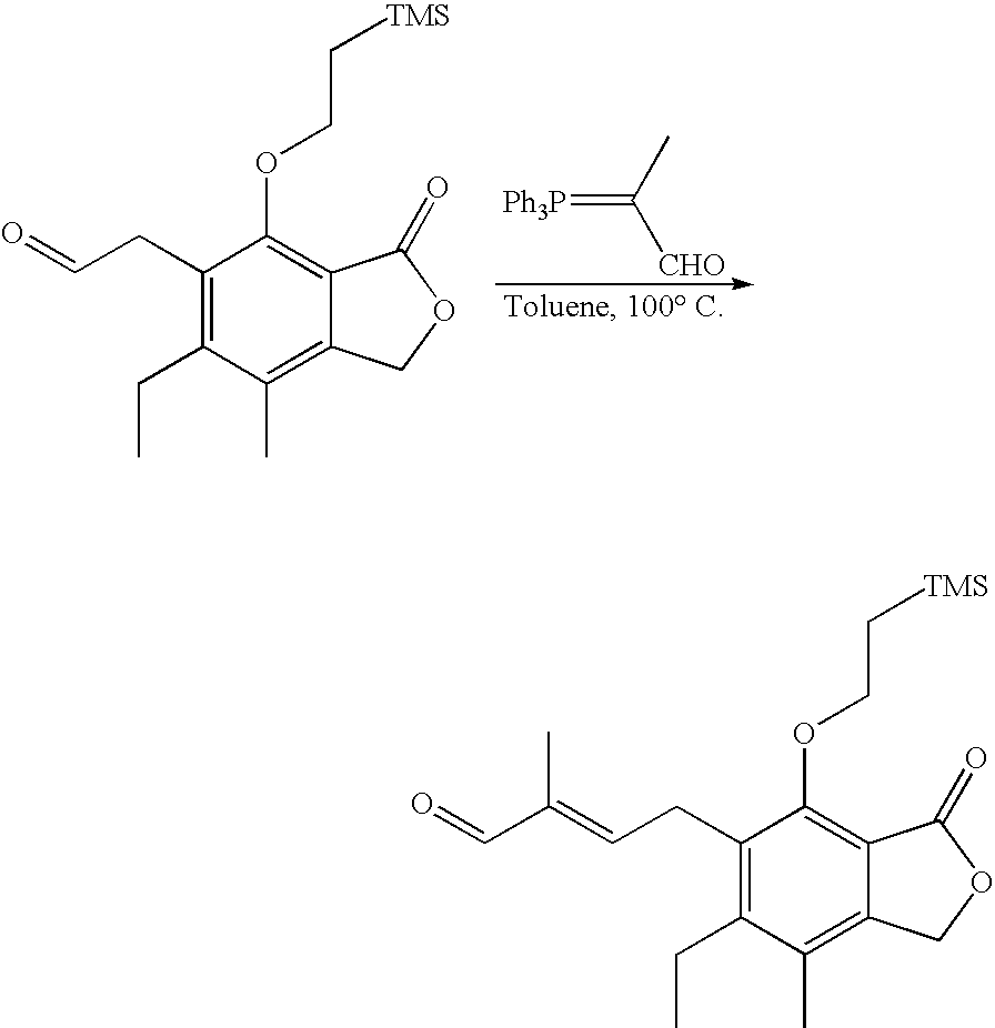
C1(CC=C(C=O)C)=C(CC)C(C)=C2C(=C1OCC[TMS])C(=O)OC2.C1(CC=O)=C(CC)C(C)=C2C(=C1OCC[TMS])C(=O)OC2.[Ph3P]=C(C)[CHO]
